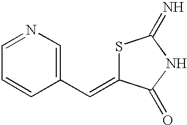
S1C(=CC2=CN=CC=C2)C(=O)NC1=N
